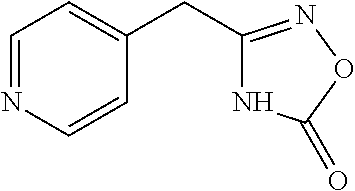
N1C(CC2=CC=NC=C2)=NOC1=O
